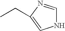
N1C=NC(CC)=C1
